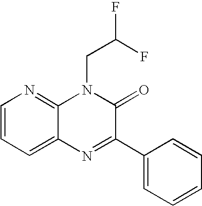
C1=CC=C2C(=N1)N(CC(F)F)C(=O)C(C1=CC=CC=C1)=N2
